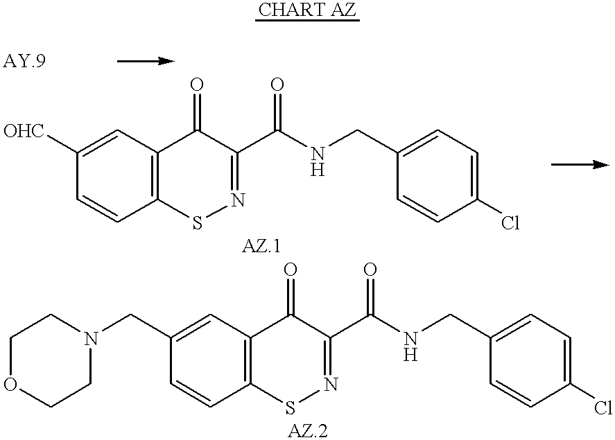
C1=CC2=C(C=C1CN1CCOCC1)C(=O)C(C(NCC1=CC=C(Cl)C=C1)=O)=NS2.C1=CC2=C(C=C1[OHC])C(=O)C(C(NCC1=CC=C(Cl)C=C1)=O)=NS2
